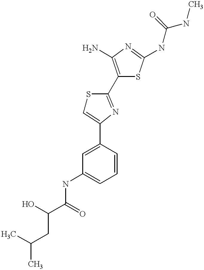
C(C(O)C(=O)NC1=CC=CC(C2=CSC(C3=C(N)N=C(NC(NC)=O)S3)=N2)=C1)C(C)C
